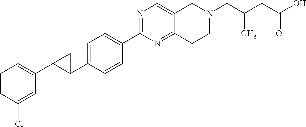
C1=CC(Cl)=CC(C2C(C3=CC=C(C4=NC=C5C(=N4)CCN(CC(CC(O)=O)C)C5)C=C3)C2)=C1
